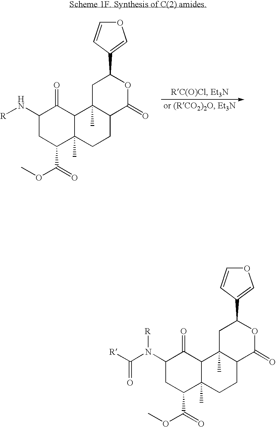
C1(N[R])CC(C(=O)OC)C2(C)C(C1=O)C1(C)C(CC2)C(=O)OC(C2=COC=C2)C1.C1(N(C([R])=O)[R])CC(C(=O)OC)C2(C)C(C1=O)C1(C)C(CC2)C(=O)OC(C2=COC=C2)C1
